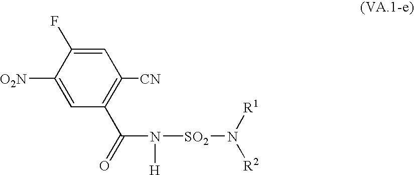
C1=C([O2N])C(F)=CC([CN])=C1C(=O)N([SO2]N([R1])[R2])[H]
